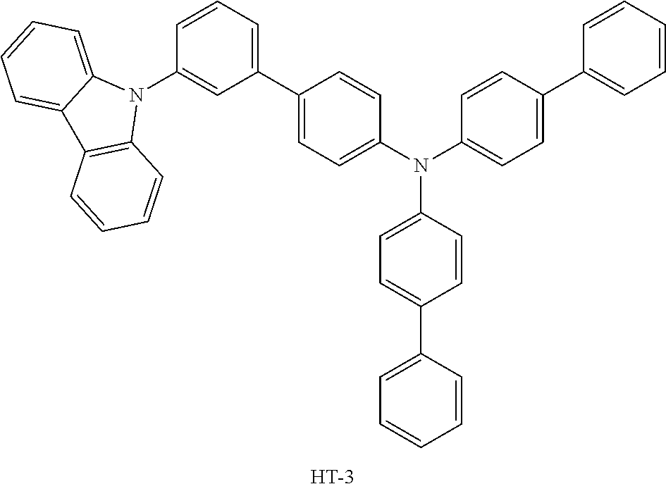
C1(C2=CC=C(N(C3=CC=C(C4=CC=CC=C4)C=C3)C3=CC=C(C4=CC=CC=C4)C=C3)C=C2)=CC=CC(N2C3=CC=CC=C3C3=C2C=CC=C3)=C1.[H]
